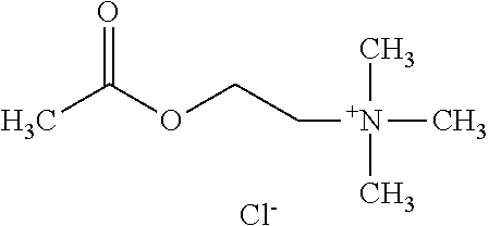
CC(OCC[N+](C)(C)C)=O.[Cl-]
